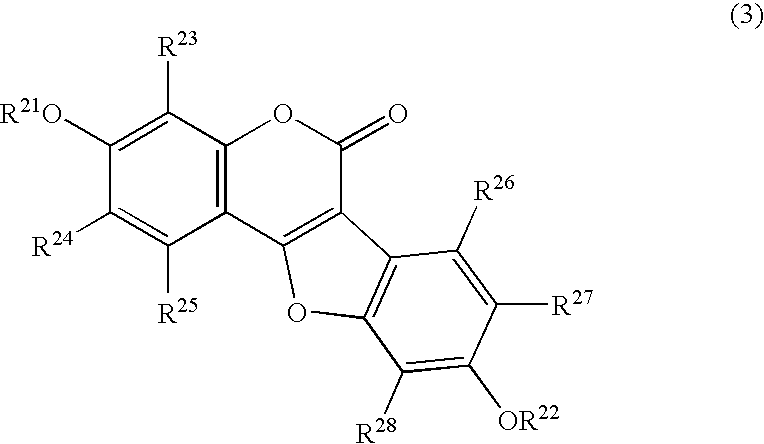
C12=C(C([R23])=C([R21O])C([R24])=C1[R25])OC(=O)C1=C2OC2=C1C([R26])=C([R27])C([OR22])=C2[R28]
